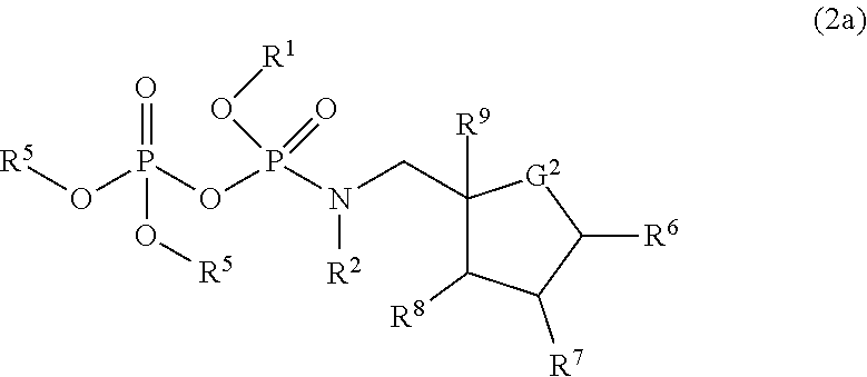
[R5]OP(OP(N(CC1([R9])C([R8])C([R7])C([R6])[G2]1)[R2])(=O)O[R1])(=O)O[R5]
